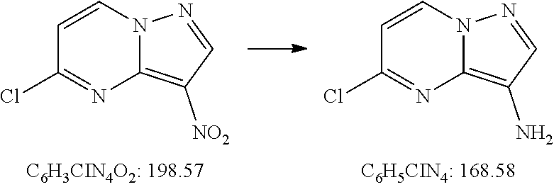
C1=CN2C(=C(N)C=N2)N=C1Cl.C1=CN2C(=C([NO2])C=N2)N=C1Cl
